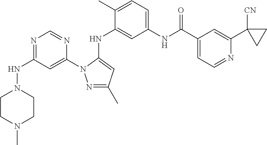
N1=C(NN2CCN(C)CC2)C=C(N2N=C(C)C=C2NC2=CC(NC(C3=CC=NC(C4([CN])CC4)=C3)=O)=CC=C2C)N=C1
